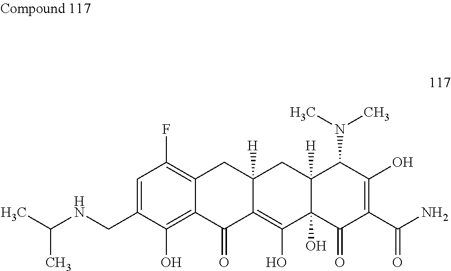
C12=C(F)C=C(CNC(C)C)C(O)=C1C(=O)C1=C(O)C3(O)C([H])(CC1([H])C2)C(N(C)C)C(O)=C(C(N)=O)C3=O
